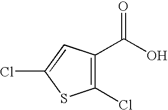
C1(Cl)=C(C(O)=O)C=C(Cl)S1
